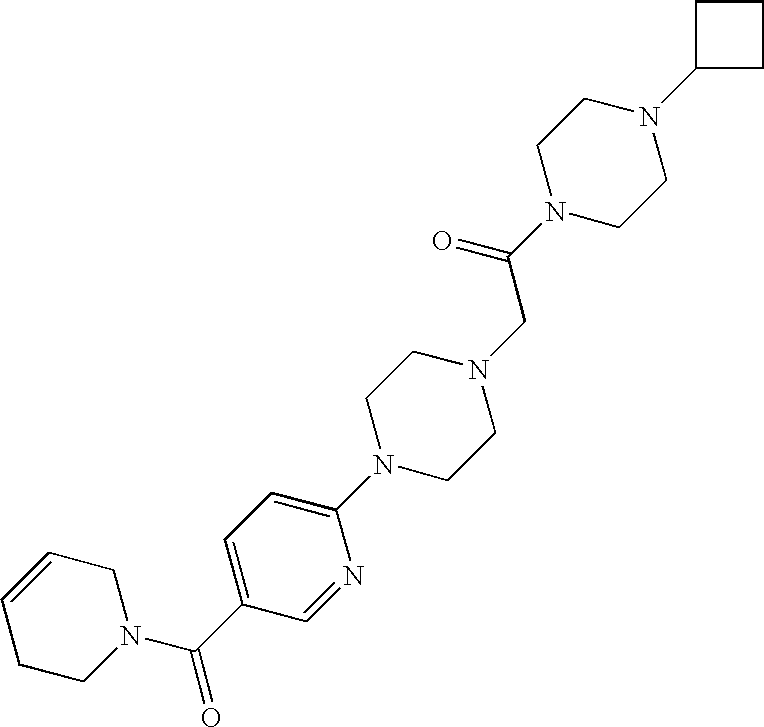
C1(N2CCN(CC(N3CCN(C4CCC4)CC3)=O)CC2)=CC=C(C(=O)N2CC=CCC2)C=N1
